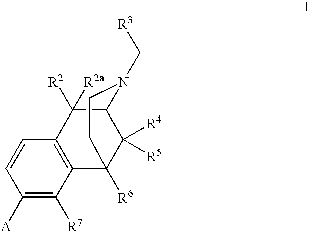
C1=CC([A])=C([R7])C2=C1C([R2])([R2a])C1C([R4])([R5])C2([R6])CCN1C[R3]
